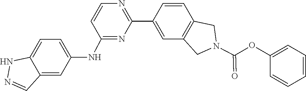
C1=CC2=C(C=C1C1=NC=CC(NC3=CC=C4C(=C3)C=NN4)=N1)CN(C(OC1=CC=CC=C1)=O)C2
